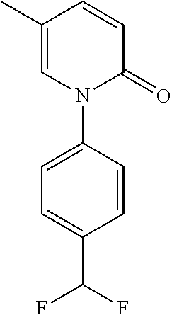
N1(C2=CC=C(C(F)F)C=C2)C(=O)C=CC(C)=C1
